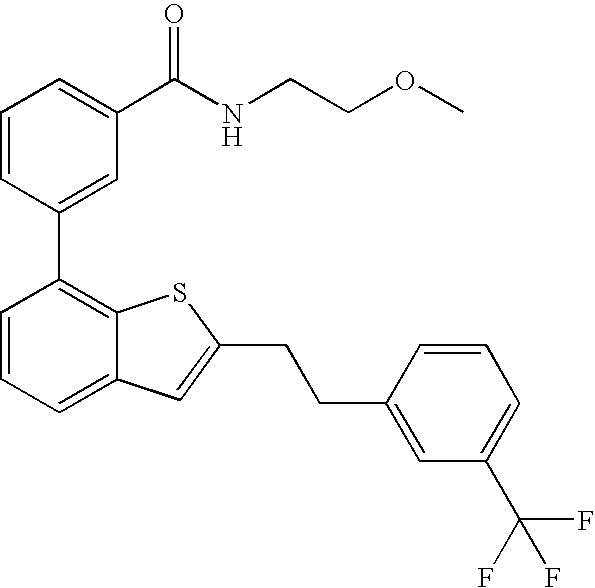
C1=CC(C2=C3C(=CC=C2)C=C(CCC2=CC(C(F)(F)F)=CC=C2)S3)=CC(C(NCCOC)=O)=C1
